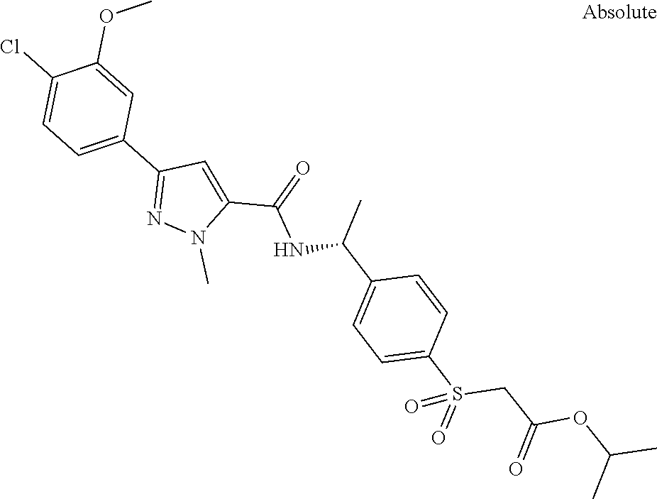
C1(C2=CC=C(Cl)C(OC)=C2)=NN(C)C(C(=O)NC(C)C2=CC=C(S(=O)(CC(OC(C)C)=O)=O)C=C2)=C1
